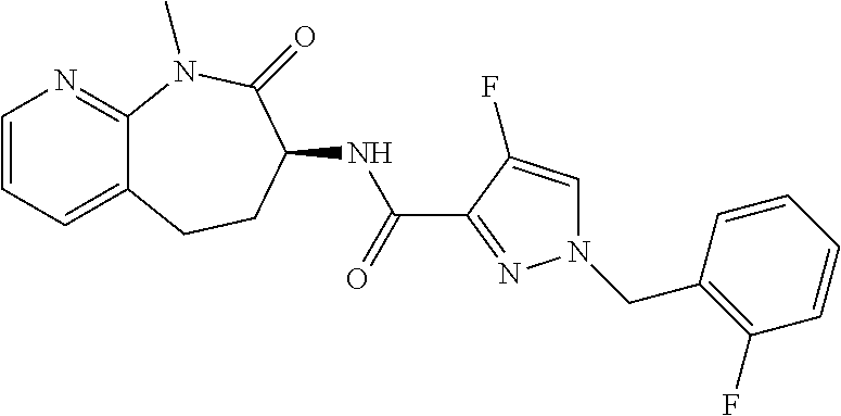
C1=CC=C2C(=N1)N(C)C(=O)C(NC(C1=NN(CC3=C(F)C=CC=C3)C=C1F)=O)CC2
